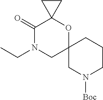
C1(=O)N(CC)CC2(OC13CC3)CN([Boc])CCC2
